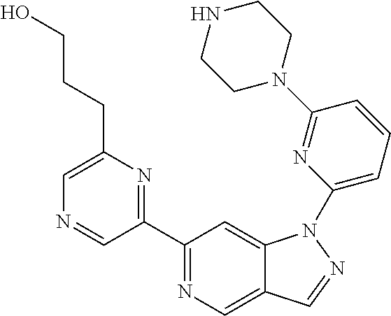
C1(C2=NC(CCCO)=CN=C2)=NC=C2C(=C1)N(C1=CC=CC(N3CCNCC3)=N1)N=C2
